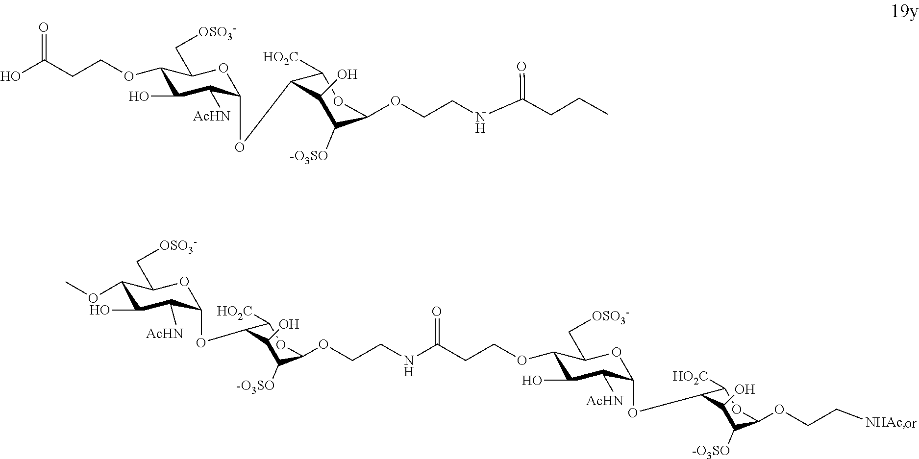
C1(OCCC(O)=O)C(O)C([AcHN])C(OC2C([HO2C])OC(OCCNC(CCC)=O)C([-O3SO])C2O)OC1C[OSO3-].O(C1C(O)C([AcHN])C(OC2C([HO2C])OC(OCCNC(CCOC3C(O)C([AcHN])C(OC4C([HO2C])OC(OCC[NHAc])C([-O3SO])C4O)OC3C[OSO3-])=O)C([-O3SO])C2O)OC1C[OSO3-])C
